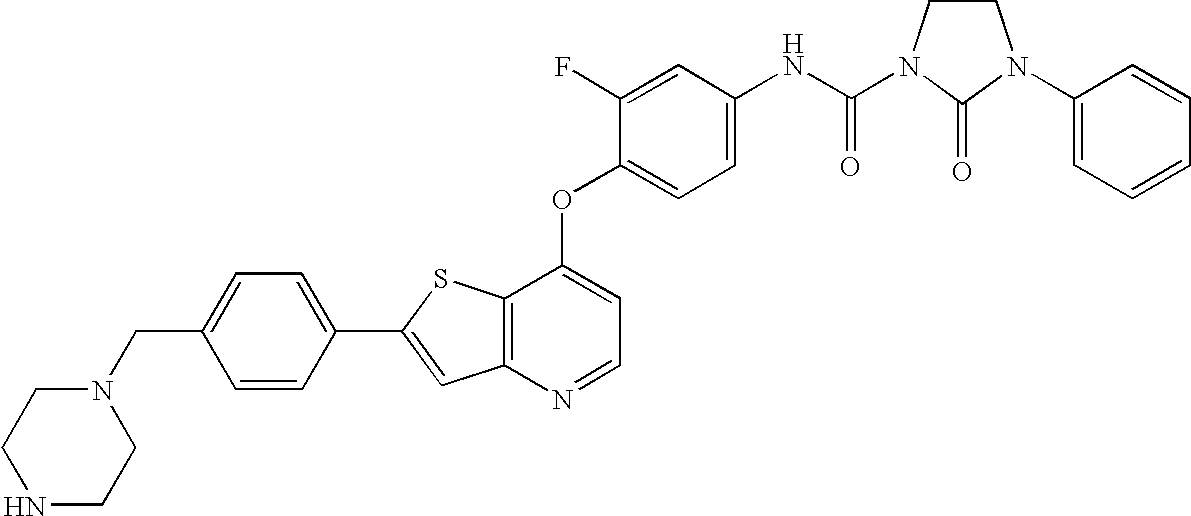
C12=C(SC(C3=CC=C(CN4CCNCC4)C=C3)=C1)C(OC1=CC=C(NC(=O)N3CCN(C4=CC=CC=C4)C3=O)C=C1F)=CC=N2
